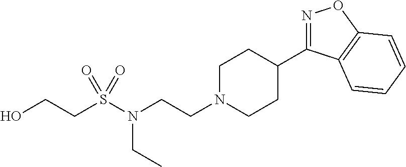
N1=C(C2CCN(CCN(S(CCO)(=O)=O)CC)CC2)C2=C(O1)C=CC=C2
